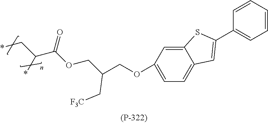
C1=C(OCC(COC(C(C*)*)=O)C[F3C])C=C2C(=C1)C=C(C1=CC=CC=C1)S2
